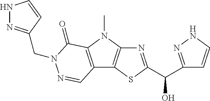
N1=C(C(C2=NNC=C2)O)SC2=C1N(C)C1=C2C=NN(CC2=NNC=C2)C1=O
